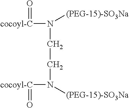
C(CN([cocoyl-C]=O)[(PEG-15)-SO3Na])N([cocoyl-C]=O)[(PEG-15)-SO3Na]
